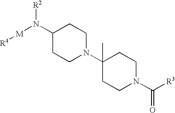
[M](N(C1CCN(C2(C)CCN(C([R3])=O)CC2)CC1)[R2])[R4]
